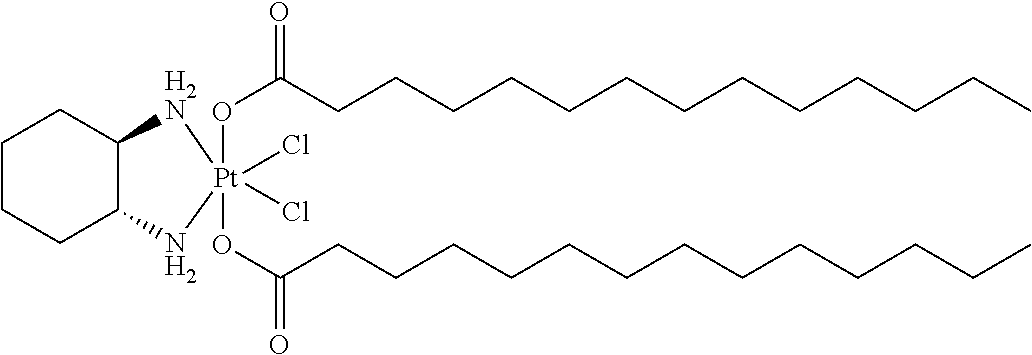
C1CCC2C(C1)[H2N][Pt](Cl)(Cl)(OC(CCCCCCCCCCCCC)=O)(OC(CCCCCCCCCCCCC)=O)N2
